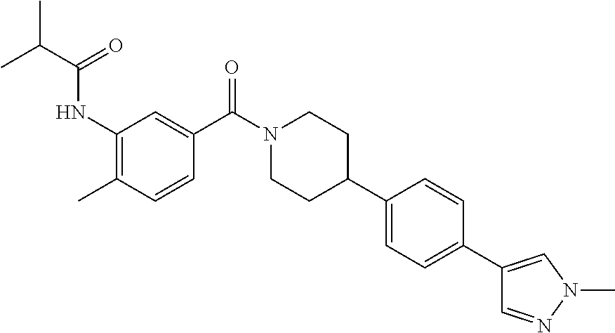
C(=O)(NC1=C(C)C=CC(C(N2CCC(C3=CC=C(C4=CN(C)N=C4)C=C3)CC2)=O)=C1)C(C)C
